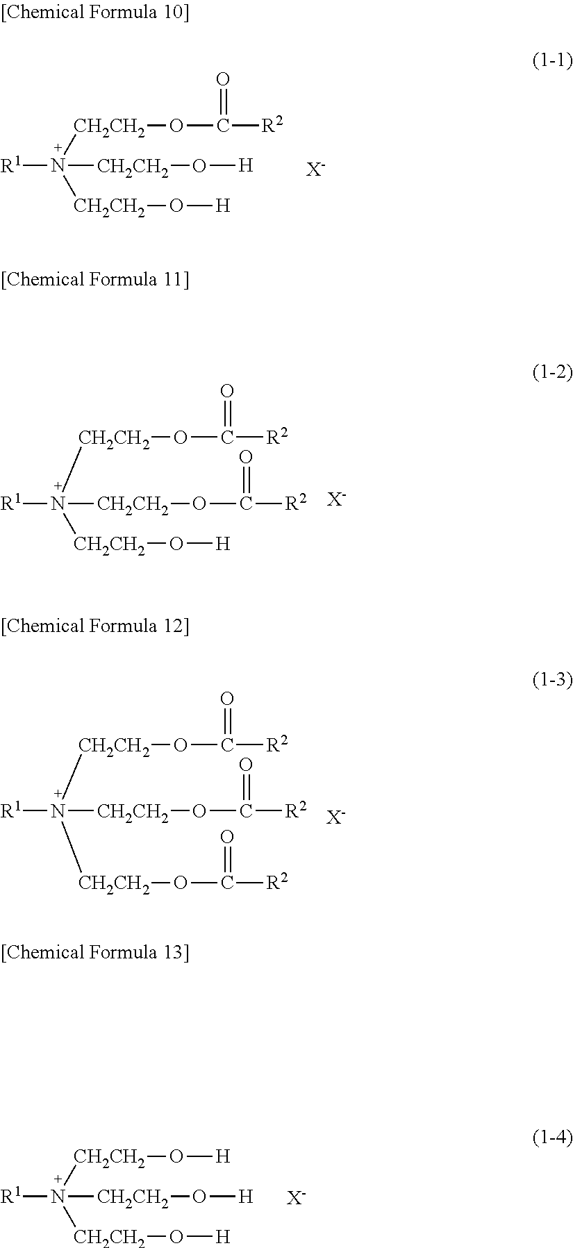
[R1]N([CH2CH2]O[H])([CH2CH2]OC([R2])=O)[CH2CH2]O[H].[X-].[X-].[R1]N([CH2CH2]OC([R2])=O)([CH2CH2]OC([R2])=O)[CH2CH2]O[H].[X-].[R1]N([CH2CH2]OC([R2])=O)([CH2CH2]OC([R2])=O)[CH2CH2]OC([R2])=O.[R1]N([CH2CH2]O[H])([CH2CH2]O[H])[CH2CH2]O[H].[X-]
